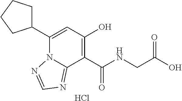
C1C(C2=CC(O)=C(C(NCC(O)=O)=O)C3=NC=NN23)CCC1.Cl
